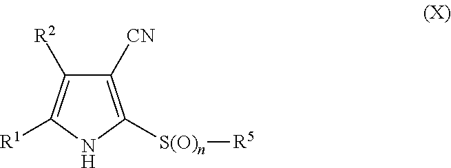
C1([CN])=C([S(O)n][R5])NC([R1])=C1[R2]
